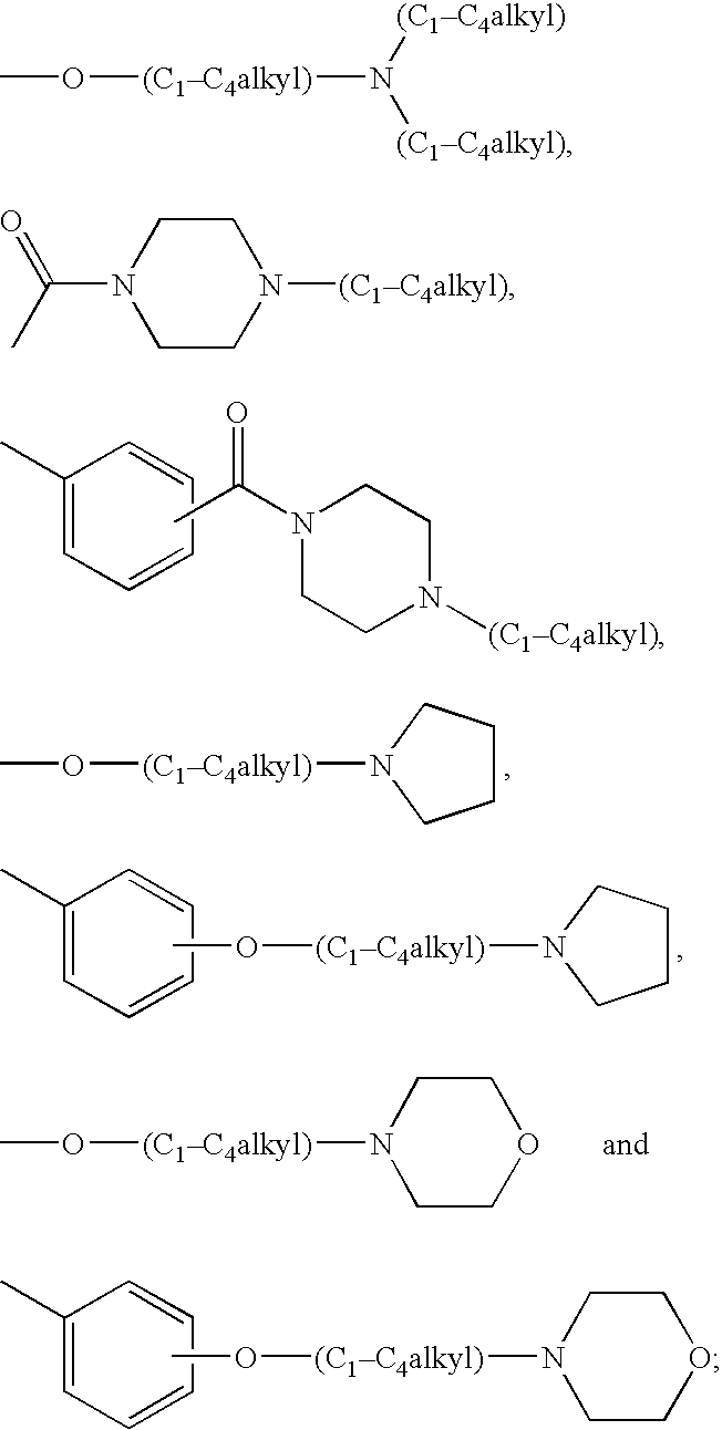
C1(C)=CC=CC=C1.CC(N1CCN([(C1C4alkyl)])CC1)=O.CO[(C1C4alkyl)]N1CCCC1.O([(C1C4alkyl)]N1CCCC1)C.C1(C)=CC=CC=C1.CO[(C1C4alkyl)]N1CCOCC1.O([(C1C4alkyl)]N1CCOCC1)C.C1(C)=CC=CC=C1.CO[(C1C4alkyl)]N([(C1C4alkyl)])[(C1C4alkyl)].O=C(C)N1CCN([(C1C4alkyl)])CC1
